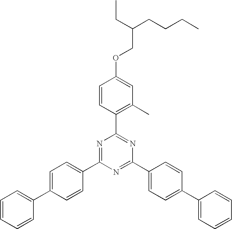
CCC(CCCC)COC1=CC(C)=C(C2=NC(C3=CC=C(C4=CC=CC=C4)C=C3)=NC(C3=CC=C(C4=CC=CC=C4)C=C3)=N2)C=C1
